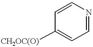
C1=CN=CC=C1[CH2OC(O)]
